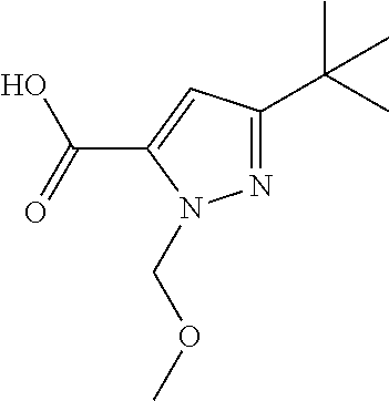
N1=C(C(C)(C)C)C=C(C(=O)O)N1COC
